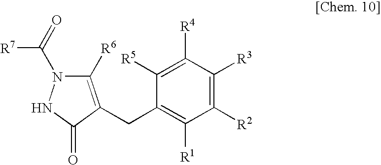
C1([R2])=C([R3])C([R4])=C([R5])C(CC2=C([R6])N(C(=O)[R7])NC2=O)=C1[R1]
